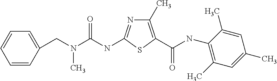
C1(C)=C(C(NC2=C(C)C=C(C)C=C2C)=O)SC(NC(=O)N(CC2=CC=CC=C2)C)=N1
